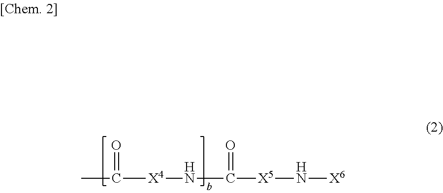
CC(=O)[X4]NC(=O)[X5]N[X6]
